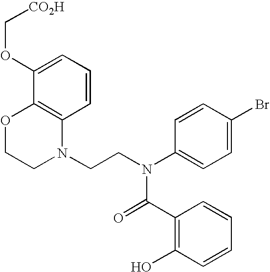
C1=CC=C(OC[CO2H])C2=C1N(CCN(C1=CC=C(Br)C=C1)C(=O)C1=C(O)C=CC=C1)CCO2
